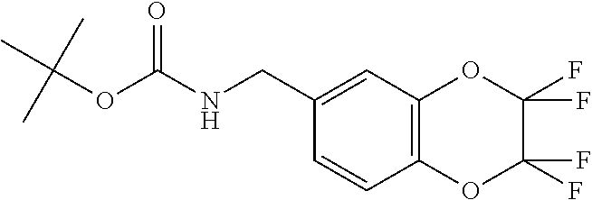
N(C(OC(C)(C)C)=O)CC1=CC2=C(C=C1)OC(F)(F)C(F)(F)O2
